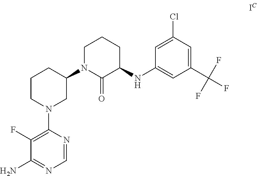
C1N(C2CCCN(C3=C(F)C(N)=NC=N3)C2)C(=O)C(NC2=CC(C(F)(F)F)=CC(Cl)=C2)CC1
